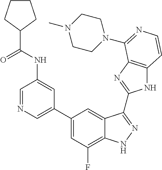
C1=C(C2=CC(F)=C3C(=C2)C(C2=NC4=C(N2)C=CN=C4N2CCN(C)CC2)=NN3)C=C(NC(=O)C2CCCC2)C=N1
